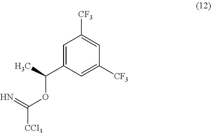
C1=C(C(OC([CCl3])=N)C)C=C([CF3])C=C1[CF3]
